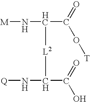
[M]NC([L2]C(N[Q])C(=O)O)C(=O)O[T]
